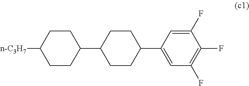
C1(C2CCC(C3=CC(F)=C(F)C(F)=C3)CC2)CCC([n-C3H7])CC1
